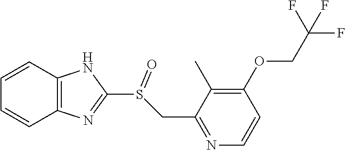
C12=C(N=C(S(CC3=NC=CC(OCC(F)(F)F)=C3C)=O)N1)C=CC=C2
